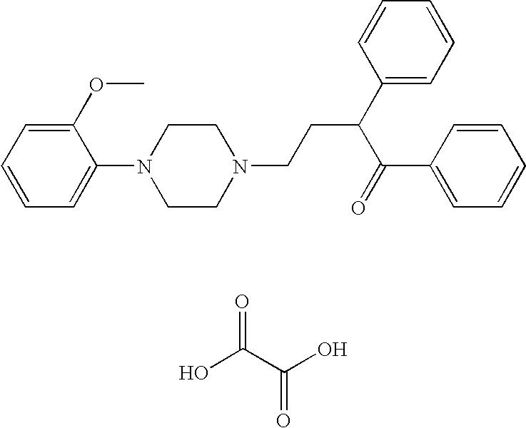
C1(OC)=CC=CC=C1N1CCN(CCC(C2=CC=CC=C2)C(C2=CC=CC=C2)=O)CC1.OC(C(O)=O)=O
